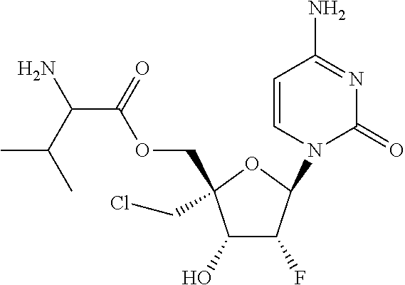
C1(O)C(F)C(N2C(=O)N=C(N)C=C2)OC1(COC(C(C(C)C)N)=O)CCl
